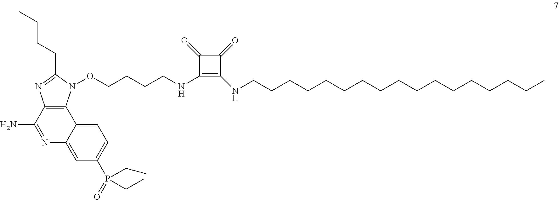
C12=C(C(N)=NC3=CC(P(=O)(CC)CC)=CC=C13)N=C(CCCC)N2OCCCCNC1=C(NCCCCCCCCCCCCCCCCC)C(=O)C1=O
